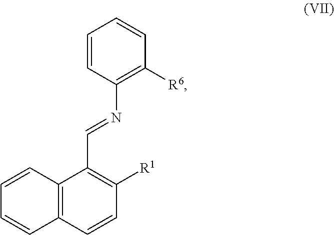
C1=CC(N=CC2=C([R1])C=CC3=C2C=CC=C3)=C([R6])C=C1
